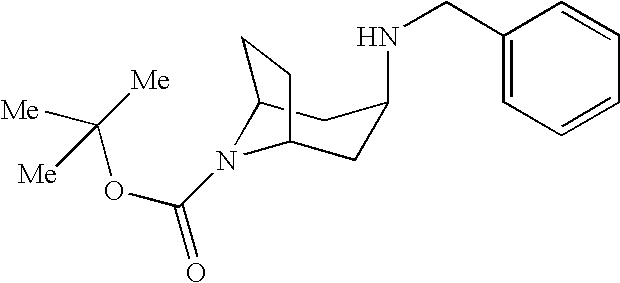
C12N(C(OC([Me])([Me])[Me])=O)C(CC(NCC3=CC=CC=C3)C1)CC2
